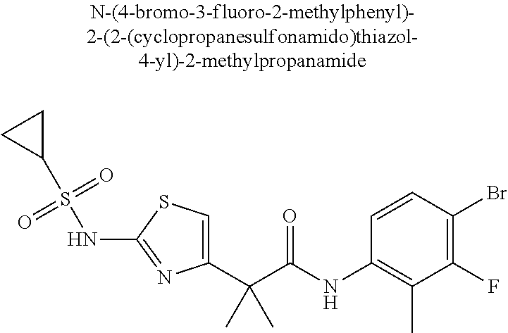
C1(C(C(NC2=C(C)C(F)=C(Br)C=C2)=O)(C)C)=CSC(NS(C2CC2)(=O)=O)=N1
